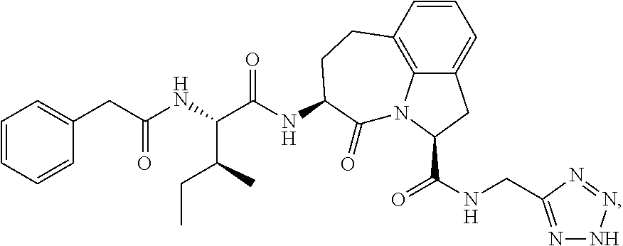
C12=CC=CC3=C1N(C(C(NCC1=NNN=N1)=O)C2)C(=O)C(NC(C(NC(CC1=CC=CC=C1)=O)C(C)CC)=O)CC3
